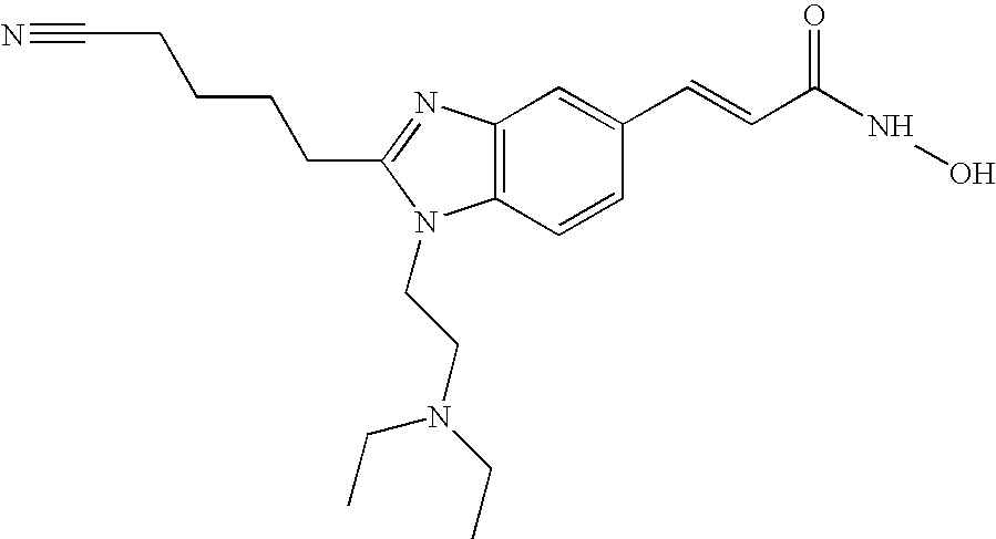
C12=C(C=CC(C=CC(NO)=O)=C1)N(CCN(CC)CC)C(CCCCC#N)=N2
